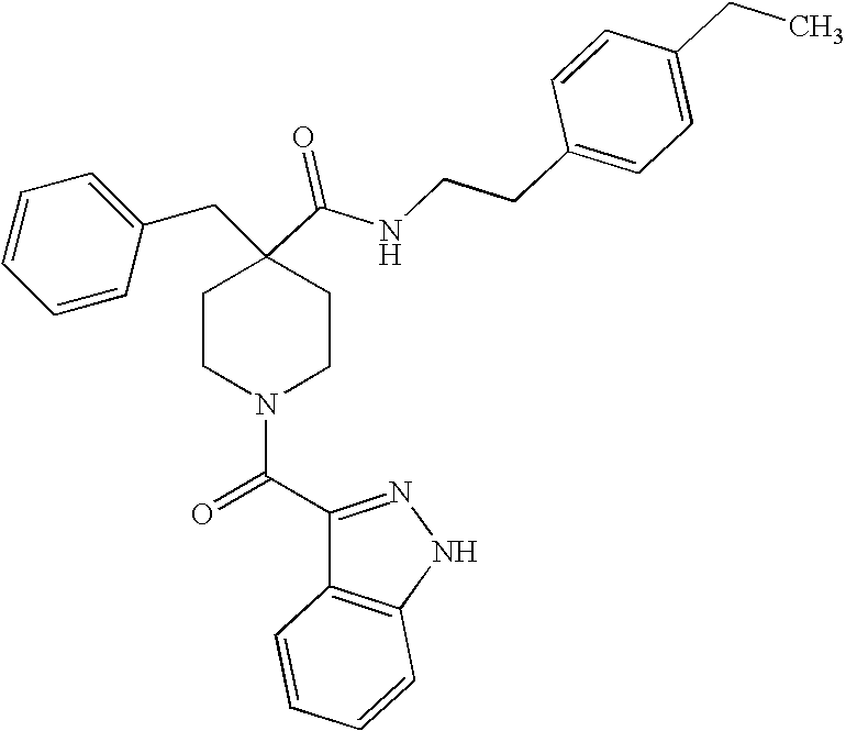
C1=CC=CC(CC2(C(=O)NCCC3=CC=C(CC)C=C3)CCN(C(C3=NNC4=C3C=CC=C4)=O)CC2)=C1
